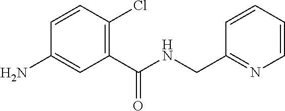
C1(N)=CC(C(NCC2=NC=CC=C2)=O)=C(Cl)C=C1
